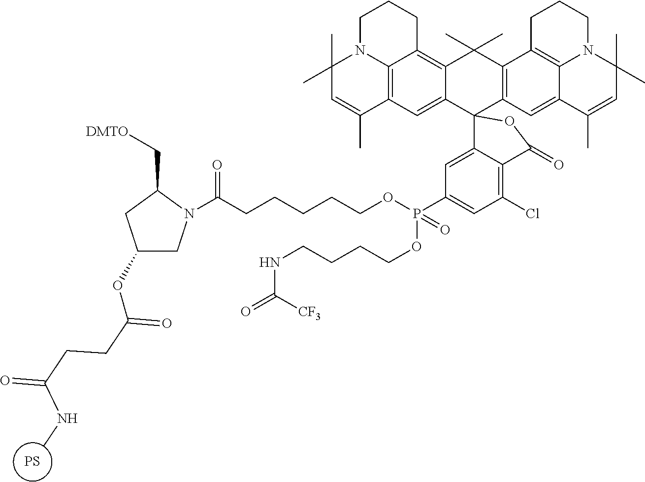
C1N2C3=C(C(C)=CC2(C)C)C=C2C(=C3CC1)C(C)(C)C1=C(C23C2=CC(P(=O)(OCCCCNC(=O)[CF3])OCCCCCC(=O)N4CC(OC(CCC(=O)NC)=O)CC4C[DMTO])=CC(Cl)=C2C(=O)O3)C=C2C3=C1CCCN3C(C)(C)C=C2C.[PS]
